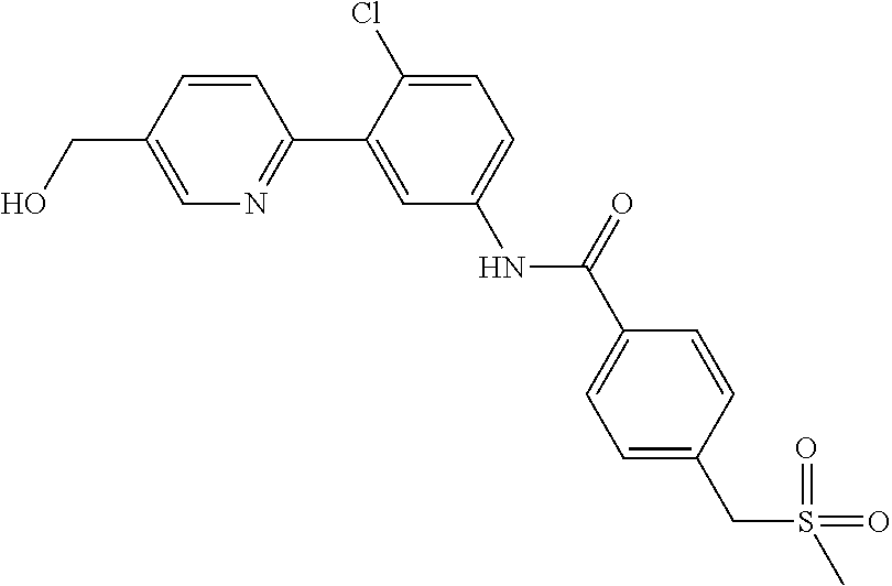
C1=CC(CO)=CN=C1C1=CC(NC(C2=CC=C(CS(C)(=O)=O)C=C2)=O)=CC=C1Cl
